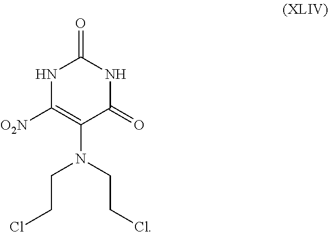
N1C([O2N])=C(N(CCCl)CCCl)C(=O)NC1=O
